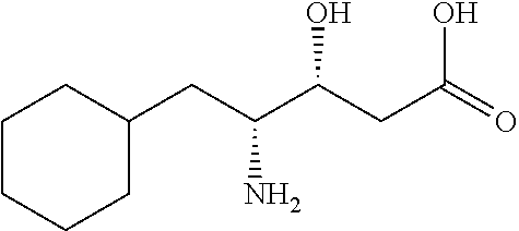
C(CC1CCCCC1)(C(CC(=O)O)O)N
